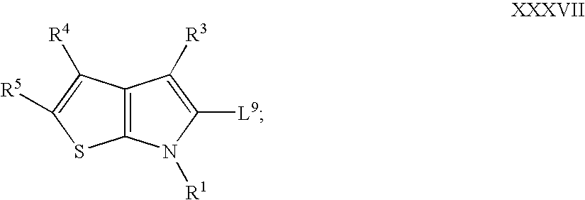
C12=C(N([R1])C([L9])=C1[R3])SC([R5])=C2[R4]
